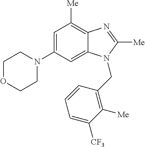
C1(N2CCOCC2)=CC([Me])=C2C(=C1)N(CC1=C([Me])C([CF3])=CC=C1)C([Me])=N2
